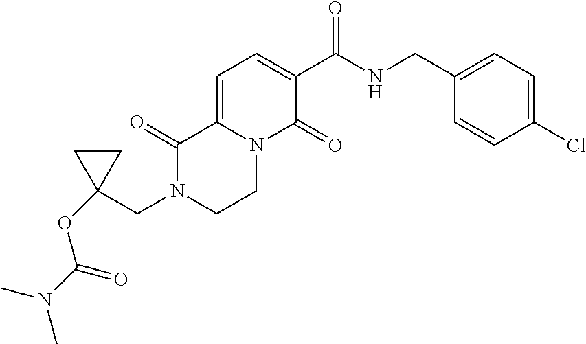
C12=CC=C(C(=O)NCC3=CC=C(Cl)C=C3)C(=O)N1CCN(CC1(OC(N(C)C)=O)CC1)C2=O
